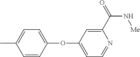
C1(C(=O)N[Me])=CC(OC2=CC=C(C)C=C2)=CC=N1
